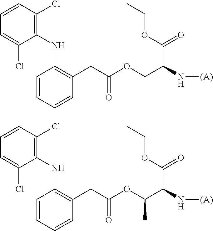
C1=CC(Cl)=C(NC2=C(CC(OCC(N[(A)])C(OCC)=O)=O)C=CC=C2)C(Cl)=C1.C1=CC(Cl)=C(NC2=C(CC(OC(C(N[(A)])C(OCC)=O)C)=O)C=CC=C2)C(Cl)=C1
